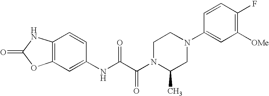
O=C1OC2=C(N1)C=CC(NC(C(N1C(C)CN(C3=CC([OMe])=C(F)C=C3)CC1)=O)=O)=C2
